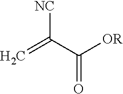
[NC]C(C(=O)[OR])=C
